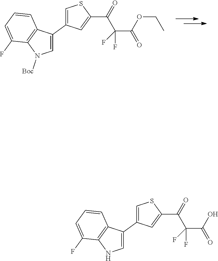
C1=C(C2=CSC(C(=O)C(C(OCC)=O)(F)F)=C2)C2=C(N1[Boc])C(F)=CC=C2.C1=C(C2=CSC(C(=O)C(C(O)=O)(F)F)=C2)C2=C(N1)C(F)=CC=C2
